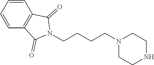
C1=CC=CC2=C1C(=O)N(CCCCN1CCNCC1)C2=O
